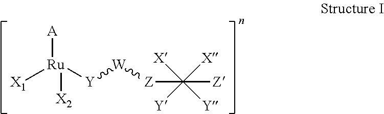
[X1][Ru]([Y][W][Z]C([X])([X])([Y])([Y])[Z])([A])[X2]
